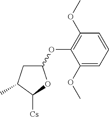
C1(OC2=C(OC)C=CC=C2OC)CC(C)C([Cs])O1
